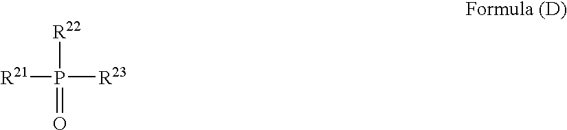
[R22]P([R23])([R21])=O
